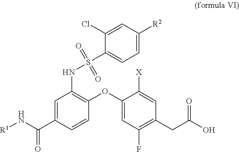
C1=C(C(N[R1])=O)C=CC(OC2=CC(F)=C(CC(O)=O)C=C2[X])=C1NS(C1=CC=C([R2])C=C1Cl)(=O)=O
